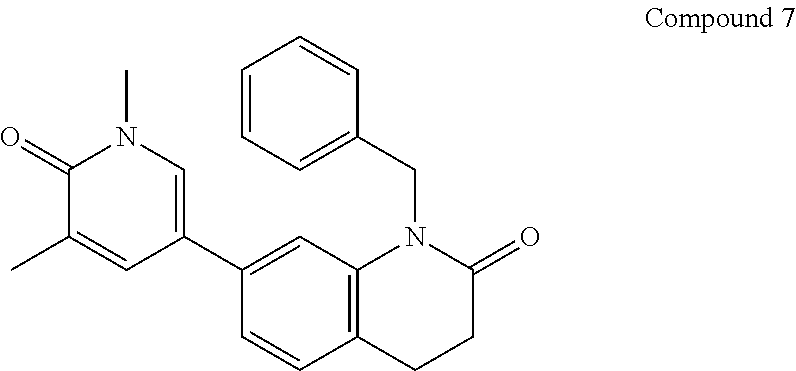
C1(C2=CN(C)C(=O)C(C)=C2)=CC2=C(C=C1)CCC(=O)N2CC1=CC=CC=C1
